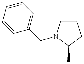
C1CN(CC2=CC=CC=C2)C(C)C1
